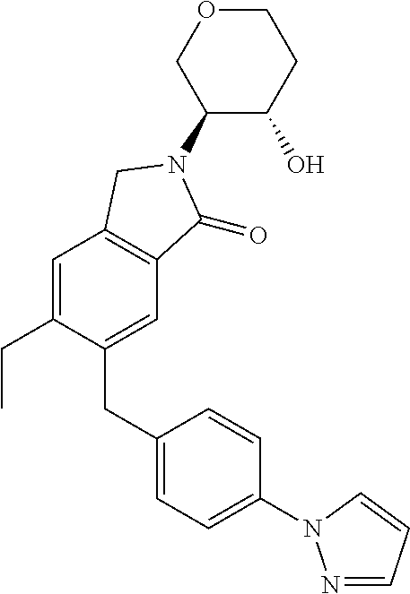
C1(N2C(=O)C3=C(C=C(CC)C(CC4=CC=C(N5N=CC=C5)C=C4)=C3)C2)C(O)CCOC1
